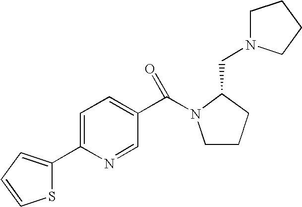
C1=C(C2=CC=CS2)N=CC(C(=O)N2CCCC2CN2CCCC2)=C1
